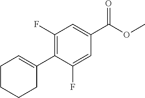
C1(F)=C(C2=CCCCC2)C(F)=CC(C(OC)=O)=C1
